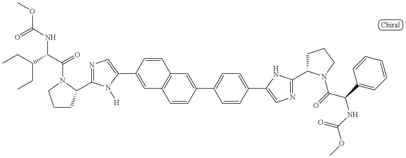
C1CC(C2=NC=C(C3=CC4=C(C=C3)C=C(C3=CC=C(C5=CN=C(C6CCCN6C(=O)C(C6=CC=CC=C6)NC(OC)=O)N5)C=C3)C=C4)N2[H])N(C(=O)C(NC(OC)=O)C(CC)CC)C1
